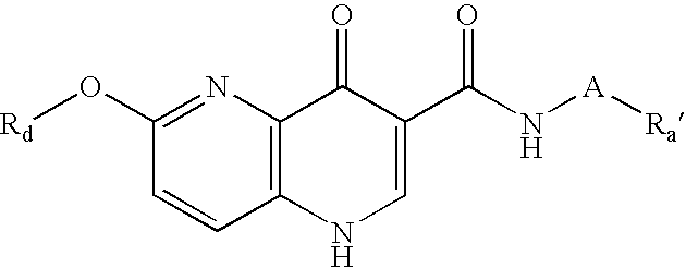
C12=C(N=C(O[Rd])C=C1)C(=O)C(C(N[A][Ra])=O)=CN2
